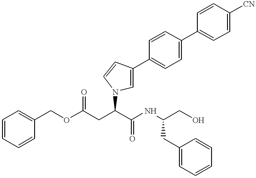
C1=CC=CC(COC(CC(C(NC(CO)CC2=CC=CC=C2)=O)N2C=C(C3=CC=C(C4=CC=C([CN])C=C4)C=C3)C=C2)=O)=C1
